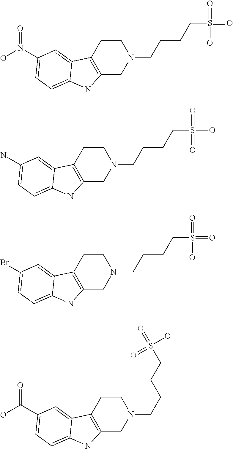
C1CC2=C(CN1CCCCS(=O)(=O)O)NC1=CC=C(N(O)=O)C=C21.C1CC2=C(CN1CCCCS(O)(=O)=O)NC1=CC=C(N)C=C21.C1CC2=C(CN1CCCCS(=O)(=O)O)NC1=CC=C(Br)C=C21.C1CC2=C(CN1CCCCS(=O)(O)=O)NC1=CC=C(C(O)=O)C=C21
